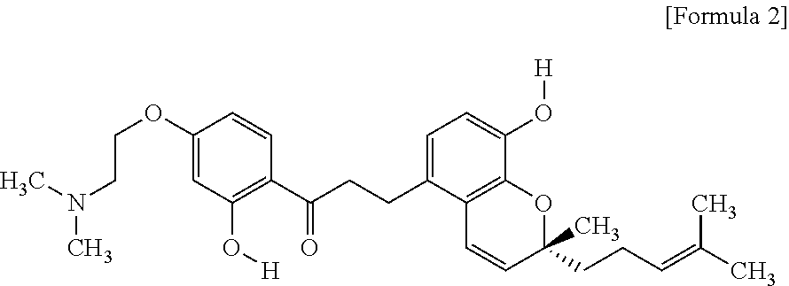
C1(OCCN(C)C)=CC(O[H])=C(C(CCC2=CC=C(O[H])C3=C2C=CC(CCC=C(C)C)(C)O3)=O)C=C1
